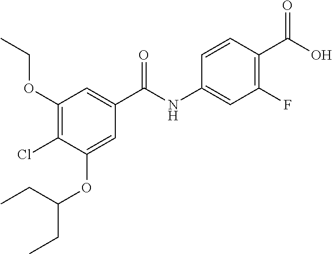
C1(OCC)=C(Cl)C(OC(CC)CC)=CC(C(NC2=CC(F)=C(C(O)=O)C=C2)=O)=C1
